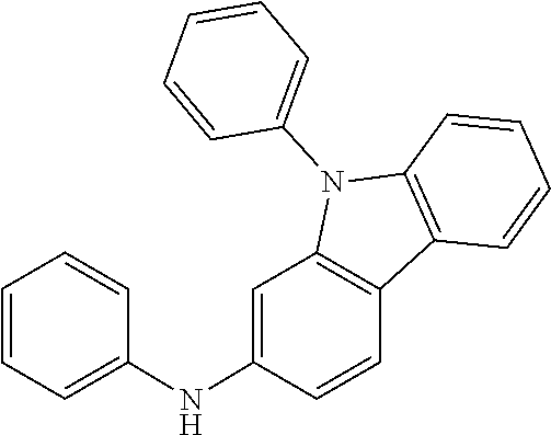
C1(N2C3=C(C=CC=C3)C3=C2C=C(NC2=CC=CC=C2)C=C3)=CC=CC=C1
